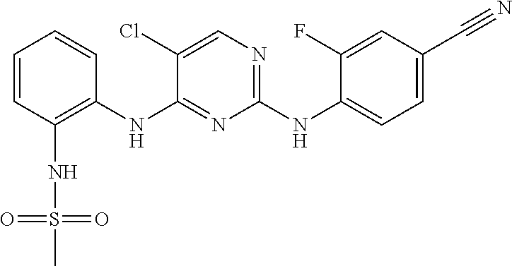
C1=CC(NS(=O)(=O)C)=C(NC2=NC(NC3=CC=C(C#N)C=C3F)=NC=C2Cl)C=C1
